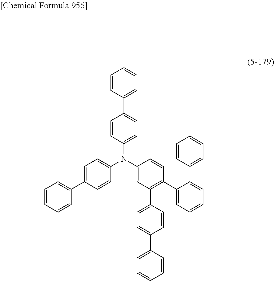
C1=CC(C2=CC=C(N(C3=CC(C4=CC=C(C5=CC=CC=C5)C=C4)=C(C4=CC=CC=C4C4=CC=CC=C4)C=C3)C3=CC=C(C4=CC=CC=C4)C=C3)C=C2)=CC=C1
